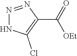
N1=NC(C(=O)[OEt])=C(Cl)N1
